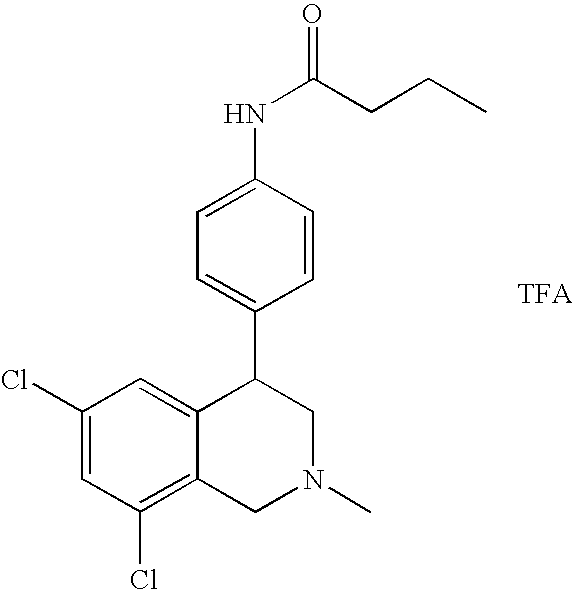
C1(Cl)=CC(Cl)=C2C(=C1)C(C1=CC=C(NC(=O)CCC)C=C1)CN(C)C2
